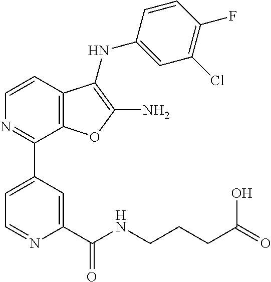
C1=CC2=C(C(C3=CC=NC(C(NCCCC(=O)O)=O)=C3)=N1)OC(N)=C2NC1=CC(Cl)=C(F)C=C1
